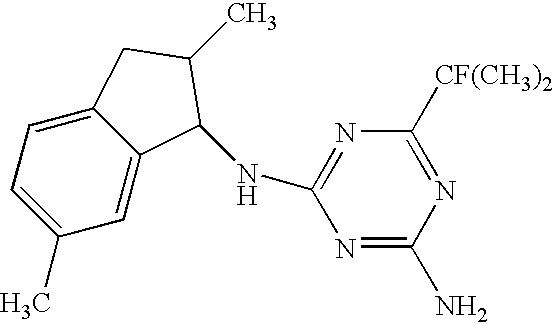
C1(C)=CC=C2C(=C1)C(NC1=NC([CF(CH3)2])=NC(N)=N1)C(C)C2
